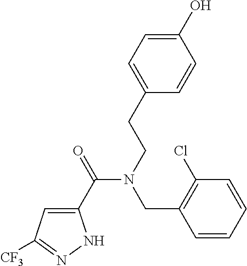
C1(C(=O)N(CCC2=CC=C(O)C=C2)CC2=C(Cl)C=CC=C2)=CC([CF3])=NN1
